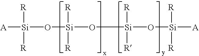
[R][Si]([R])([A])O[Si]([R])([R])O[Si]([R])([R])O[Si]([R])([R])[A]
